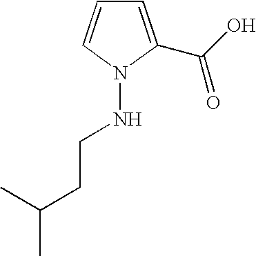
C1=C(C(O)=O)N(NCCC(C)C)C=C1
